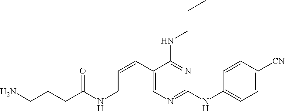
C1(C=CCNC(=O)CCCN)=CN=C(NC2=CC=C([CN])C=C2)N=C1NCCC
